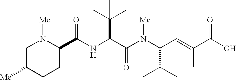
N(C(C(N(C(C(C)C)C=C(C(O)=O)C)[Me])=O)C(C)(C)C)C(=O)C1N([Me])CC([Me])CC1
